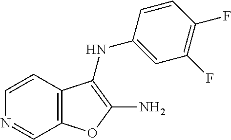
C12=C(C=CN=C1)C(NC1=CC(F)=C(F)C=C1)=C(N)O2
